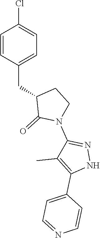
C1=CC(CC2C(=O)N(C3=NNC(C4=CC=NC=C4)=C3C)CC2)=CC=C1Cl
